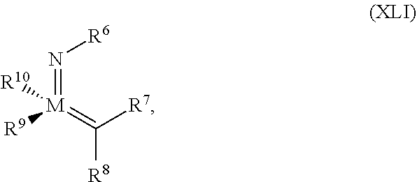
N(=[M](=C([R7])[R8])([R9])[R10])[R6]
